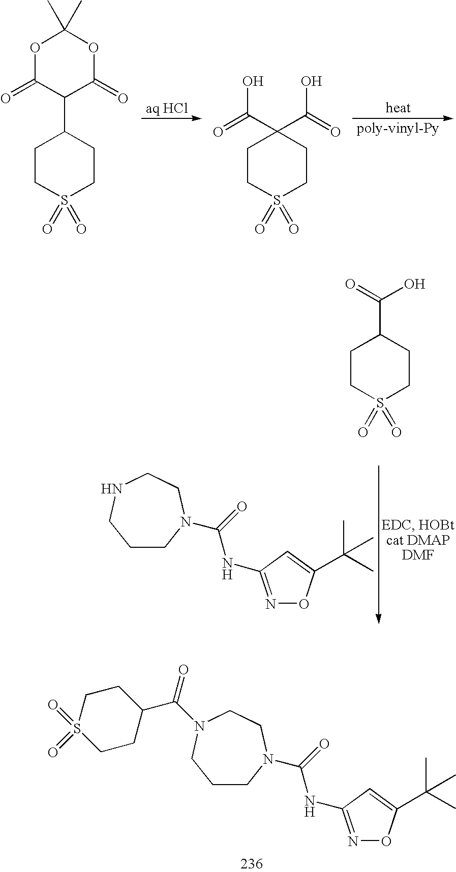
C1CN(C(=O)NC2=NOC(C(C)(C)C)=C2)CCNC1.O1C(=O)C(C2CCS(=O)(=O)CC2)C(=O)OC1(C)C.C1(C(=O)O)(C(=O)O)CCS(=O)(=O)CC1.C1CN(C(=O)NC2=NOC(C(C)(C)C)=C2)CCN(C(=O)C2CCS(=O)(=O)CC2)C1.C1CS(=O)(=O)CCC1C(=O)O
